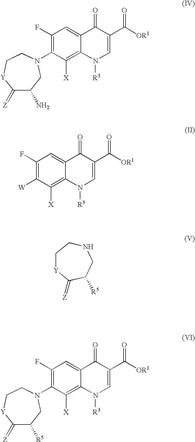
C1(=[Z])C(N)CN(C2=C(F)C=C3C(=C2[X])N([R3])C=C(C([OR1])=O)C3=O)CC[Y]1.[W]C1=C(F)C=C2C(=C1[X])N([R3])C=C(C([OR1])=O)C2=O.C1[Y]C(=[Z])C([R5])CNC1.C1(=[Z])C([R5])CN(C2=C(F)C=C3C(=C2[X])N([R3])C=C(C([OR1])=O)C3=O)CC[Y]1
